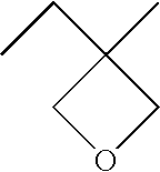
C1OCC1(CC)C
